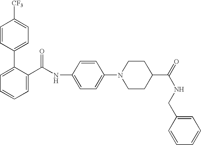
C1=CC(C2=CC=CC=C2C(NC2=CC=C(N3CCC(C(=O)NCC4=CC=CC=C4)CC3)C=C2)=O)=CC=C1[CF3]
